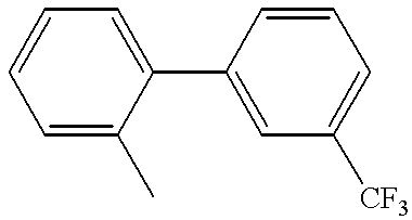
C1(C2=CC=CC=C2C)=CC([CF3])=CC=C1
